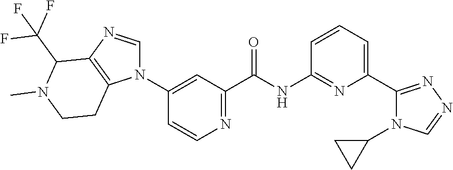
N1(C2=CC(C(NC3=NC(C4=NN=CN4C4CC4)=CC=C3)=O)=NC=C2)C=NC2=C1CCN(C)C2C(F)(F)F
